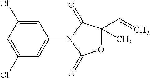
C1(Cl)=CC(Cl)=CC(N2C(=O)OC(C)(C=C)C2=O)=C1
